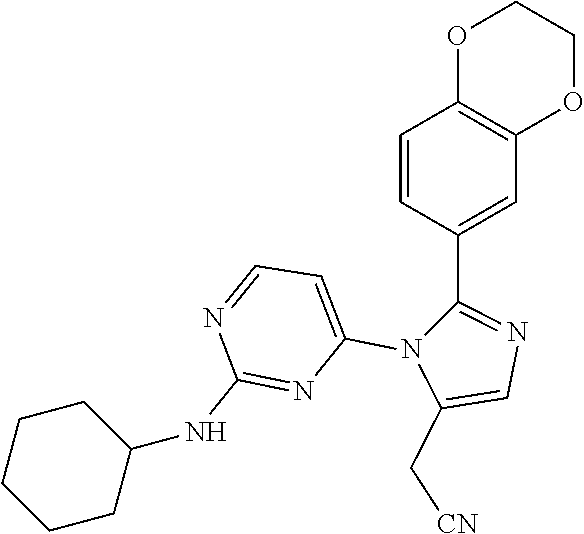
C1=CC(C2=NC=C(C[CN])N2C2=CC=NC(NC3CCCCC3)=N2)=CC2=C1OCCO2
